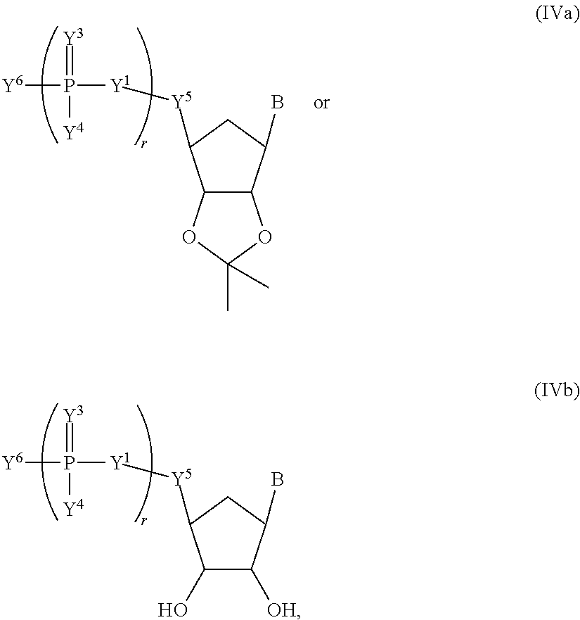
C1(O)C([OH])C(B)CC1[Y5][Y1]P(=[Y3])([Y4])[Y6].C12C(C(B)CC1[Y5][Y1]P(=[Y3])([Y4])[Y6])OC(C)(C)O2
